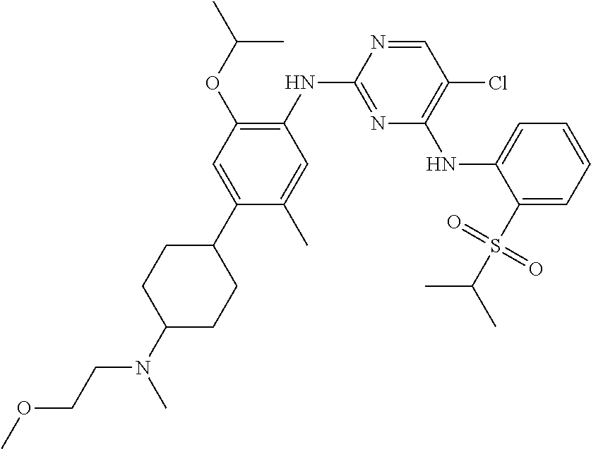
C1=NC(NC2=C(OC(C)C)C=C(C3CCC(N(CCOC)C)CC3)C(C)=C2)=NC(NC2=CC=CC=C2S(C(C)C)(=O)=O)=C1Cl
